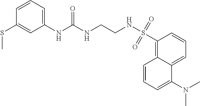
C12=CC=CC(S(NCCNC(NC3=CC=CC(SC)=C3)=O)(=O)=O)=C1C=CC=C2N(C)C
